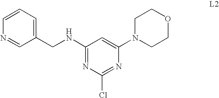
C1(NCC2=CC=CN=C2)=NC(Cl)=NC(N2CCOCC2)=C1
